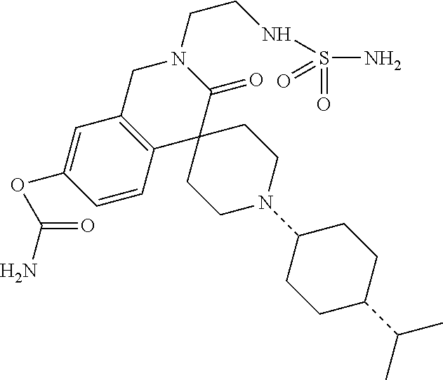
C1C2=C(C3(C(=O)N1CCNS(N)(=O)=O)CCN(C1CCC(C(C)C)CC1)CC3)C=CC(OC(=O)N)=C2
